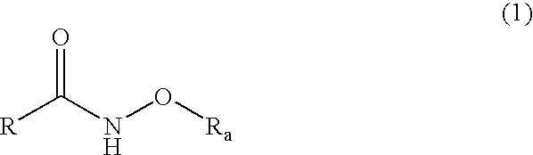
O=C(NO[Ra])[R]
